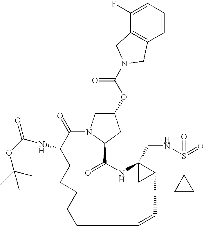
C(OC1CN2C(C1)C(=O)NC1(CNS(=O)(C3CC3)=O)CC1C=CCCCCCC(NC(OC(C)(C)C)=O)C2=O)(=O)N1CC2=C(C=CC=C2F)C1
